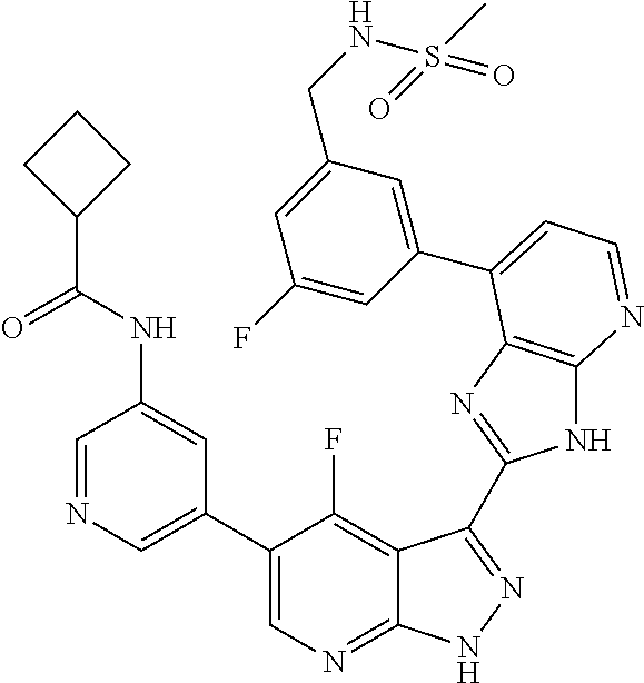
C1=NC=C(C2=CN=C3C(=C2F)C(C2=NC4=C(N2)N=CC=C4C2=CC(CNS(C)(=O)=O)=CC(F)=C2)=NN3)C=C1NC(=O)C1CCC1
